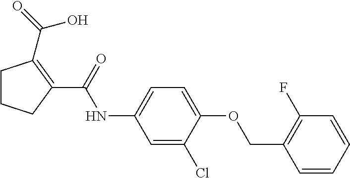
C1CCC(C(NC2=CC=C(OCC3=C(F)C=CC=C3)C(Cl)=C2)=O)=C1C(=O)O
